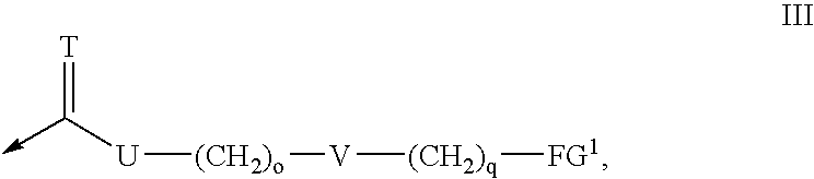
C-C([U][(CH2)o][V][(CH2)q][FG1])=[T]
